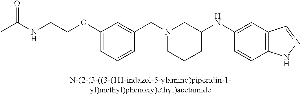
N1(CC2=CC(OCCNC(=O)C)=CC=C2)CCCC(NC2=CC3=C(C=C2)NN=C3)C1
